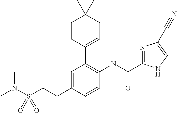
CN(C)S(CCC1=CC(C2=CCC(C)(C)CC2)=C(NC(=O)C2=NC(C#N)=CN2)C=C1)(=O)=O
